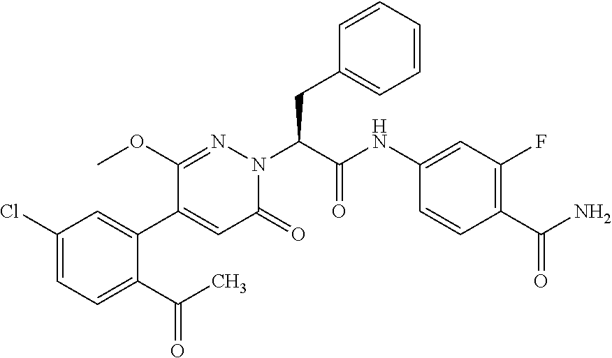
C1(Cl)=CC=C(C(C)=O)C(C2=CC(=O)N(C(CC3=CC=CC=C3)C(NC3=CC(F)=C(C(N)=O)C=C3)=O)N=C2OC)=C1
